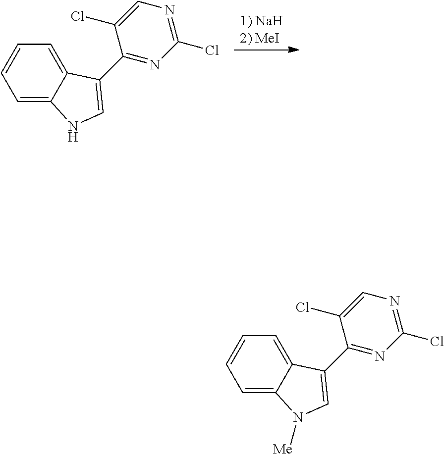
C1=C2C(=CC=C1)NC=C2C1=NC(Cl)=NC=C1Cl.[1) NaH2) MeI].C1=C2C(=CC=C1)N([Me])C=C2C1=NC(Cl)=NC=C1Cl
